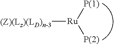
[P(1)][Ru]([P(2)])[(Z)(Lz)(LD)n-3]
